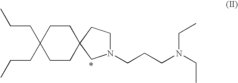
C1(CCC)(CCC)CCC2(CC1)CN(CCCN(CC)CC)CC2
